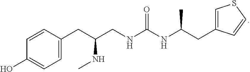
C1=CC(CC(CNC(NC(CC2=CSC=C2)C)=O)NC)=CC=C1O
